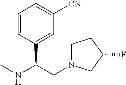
C1=CC(C(CN2CCC(F)C2)NC)=CC([CN])=C1
